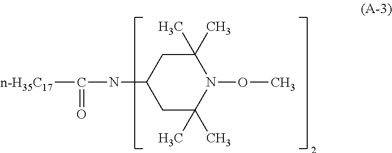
C1(C)(C)CC(NC([n-H35C17])=O)CC(C)(C)N1OC
